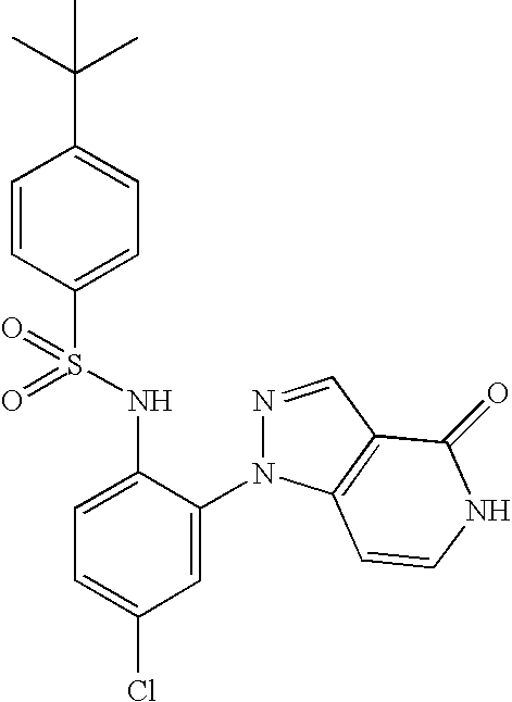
C1=CC(S(NC2=CC=C(Cl)C=C2N2N=CC3=C2C=CNC3=O)(=O)=O)=CC=C1C(C)(C)C
